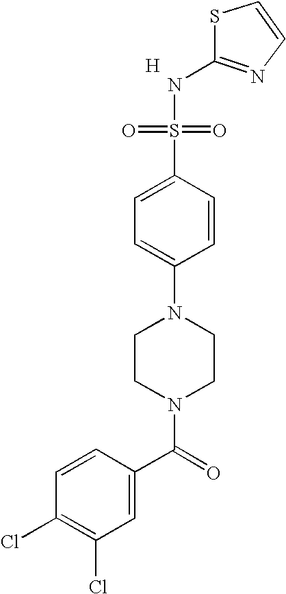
[H].C1(NS(=O)(=O)C2=CC=C(N3CCN(C(=O)C4=CC(Cl)=C(Cl)C=C4)CC3)C=C2)=NC=CS1
